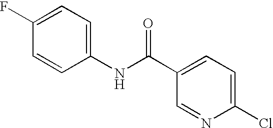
C1=NC(Cl)=CC=C1C(NC1=CC=C(F)C=C1)=O
